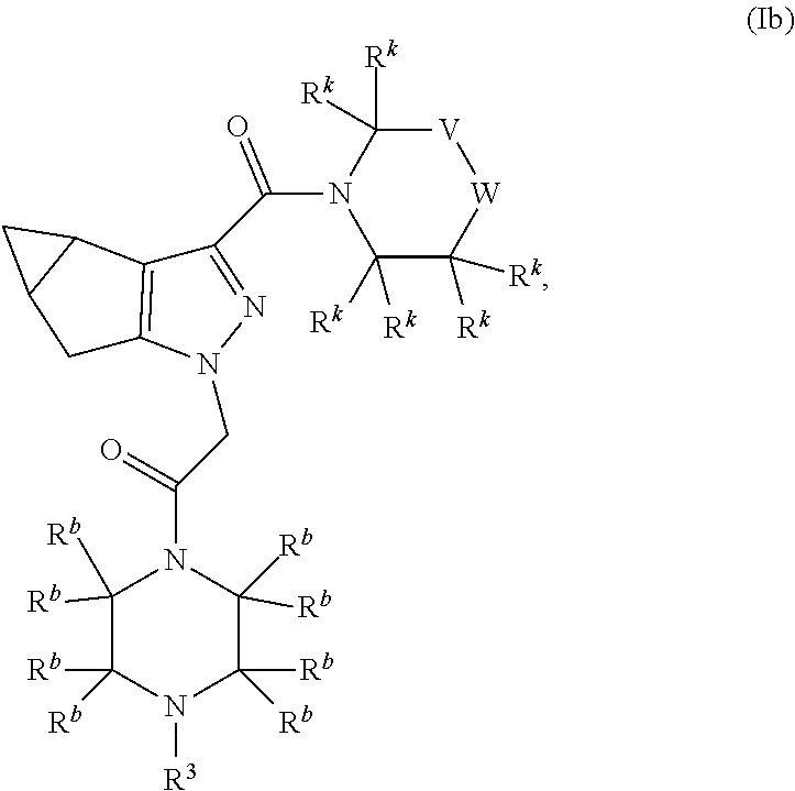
C1([Rb])([Rb])C([Rb])([Rb])N([R3])C([Rb])([Rb])C([Rb])([Rb])N1C(=O)CN1N=C(C(N2C([Rk])([Rk])C([Rk])([Rk])[W][V]C2([Rk])[Rk])=O)C2=C1CC1C2C1
